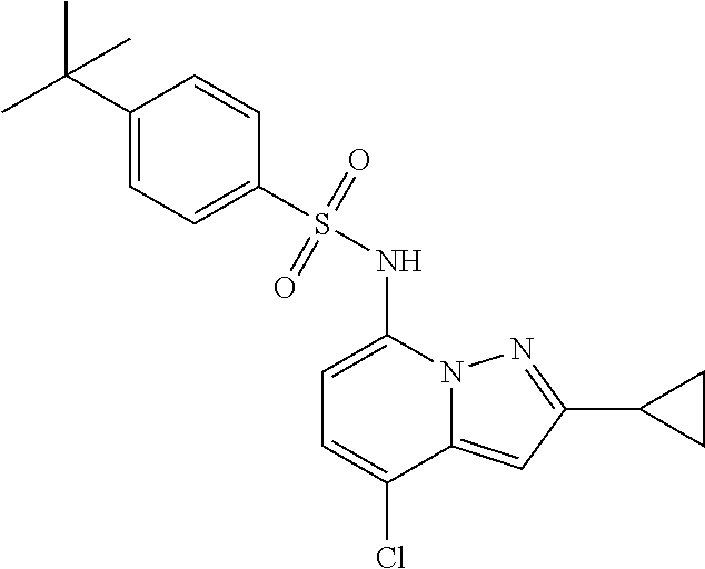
C1(C2=NN3C(=C2)C(Cl)=CC=C3NS(C2=CC=C(C(C)(C)C)C=C2)(=O)=O)CC1
